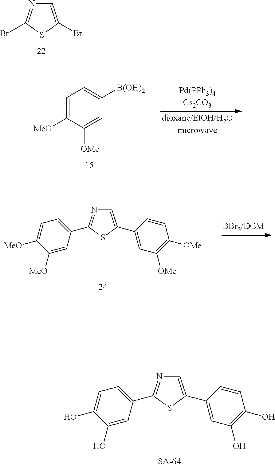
C1=C(C2=CC(O)=C(O)C=C2)SC(C2=CC=C(O)C(O)=C2)=N1.C1=C(Br)SC(Br)=N1.C1=C([MeO])C([OMe])=CC([B(OH)2])=C1.C1=C(C2=CC([OMe])=C([OMe])C=C2)SC(C2=CC=C([MeO])C([MeO])=C2)=N1
